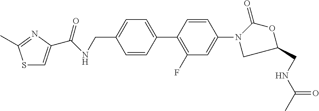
C(C1=CC=C(C2=C(F)C=C(N3C(=O)OC(CNC(C)=O)C3)C=C2)C=C1)NC(=O)C1=CSC(C)=N1
